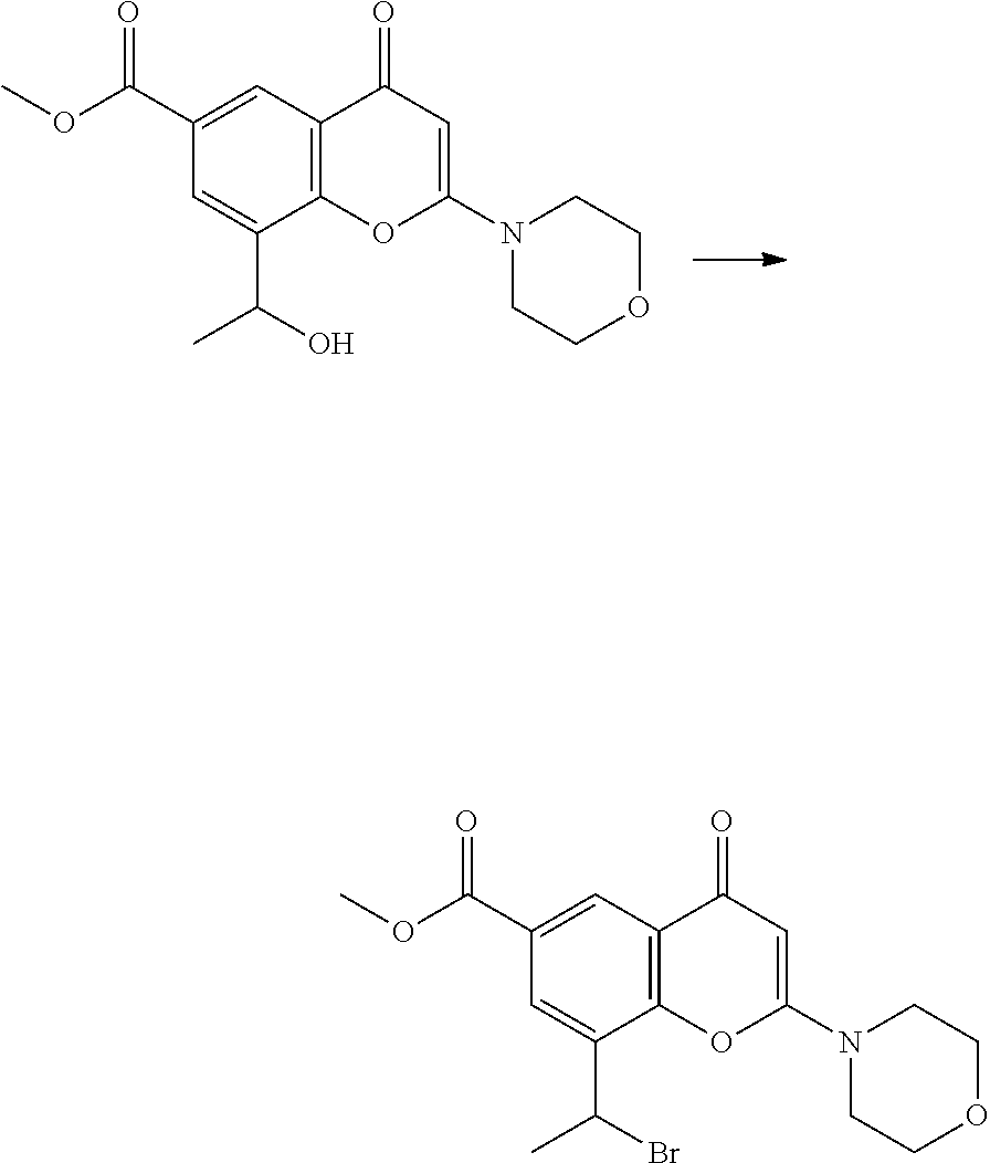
C1=C(C(OC)=O)C=C(C(O)C)C2=C1C(=O)C=C(N1CCOCC1)O2.C1=C(C(=O)OC)C=C(C(Br)C)C2=C1C(=O)C=C(N1CCOCC1)O2
